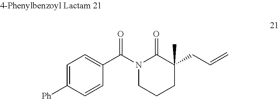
O=C1N(C(C2=CC=C([Ph])C=C2)=O)CCCC1(C)CC=C
